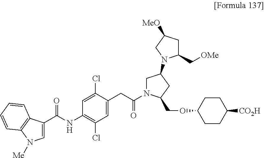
C1=C(C(NC2=C(Cl)C=C(CC(N3CC(N4CC([MeO])CC4C[OMe])CC3COC3CCC([CO2H])CC3)=O)C(Cl)=C2)=O)C2=C(C=CC=C2)N1[Me]
